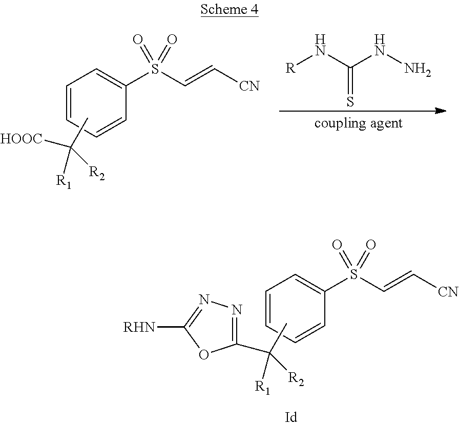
CC([R2])(C1=NN=C([RHN])O1)[R1].C1=CC=CC(S(C=C[CN])(=O)=O)=C1.CC([R2])([HOOC])[R1].C1=CC=CC(S(C=C[CN])(=O)=O)=C1.[coupling agent].[R]NC(NN)=S
